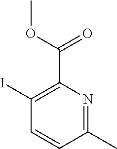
C1(I)=C(C(OC)=O)N=C(C)C=C1
